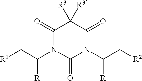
C1(=O)N(C(C[R1])[R])C(=O)N(C(C[R2])[R])C(=O)C1([R3])[R3]
